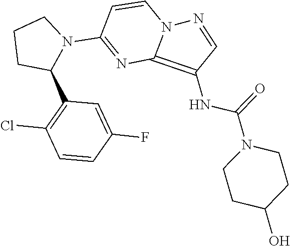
C1CC(C2=C(Cl)C=CC(F)=C2)N(C2=NC3=C(NC(=O)N4CCC(O)CC4)C=NN3C=C2)C1
